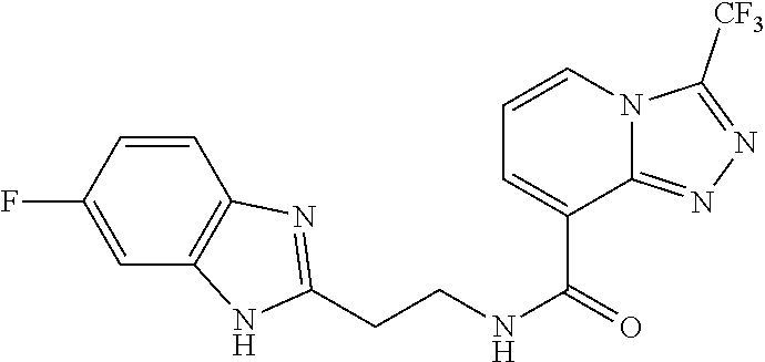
C1=CC(F)=CC2=C1N=C(CCNC(=O)C1=CC=CN3C1=NN=C3[CF3])N2
